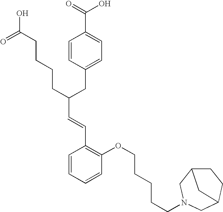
C(C(CC1=CC=C(C(=O)O)C=C1)CCCCC(O)=O)=CC1=C(OCCCCCN2CC3CCC(C2)C3)C=CC=C1
